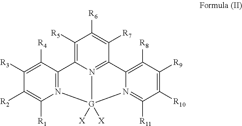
C1([R4])=C([R3])C([R2])=C([R1])N2=C1C1=C([R5])C([R6])=C([R7])C3=N1[G]2([X])([X])N1=C([R11])C([R10])=C([R9])C([R8])=C31
